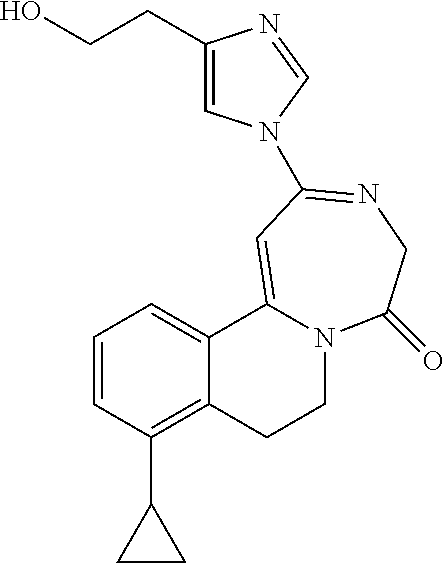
C1=CC(C2CC2)=C2C(=C1)C1=CC(N3C=C(CCO)N=C3)=NCC(=O)N1CC2
